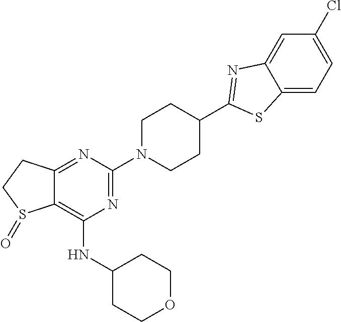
C12=NC(N3CCC(C4=NC5=CC(Cl)=CC=C5S4)CC3)=NC(NC3CCOCC3)=C1S(=O)CC2
